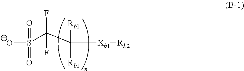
[O-]S(C(C([Rb1])([Rb1])[Xb1][Rb2])(F)F)(=O)=O
